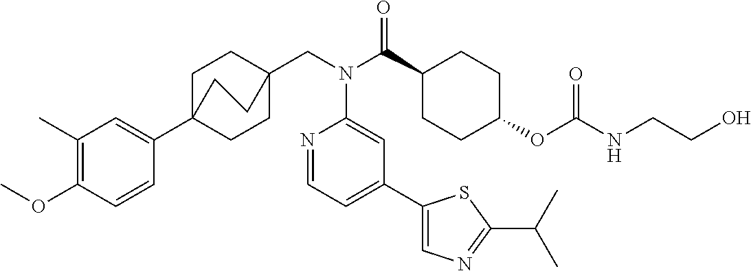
C1(C)=C(OC)C=CC(C23CCC(CN(C(C4CCC(OC(NCCO)=O)CC4)=O)C4=CC(C5=CN=C(C(C)C)S5)=CC=N4)(CC2)CC3)=C1
